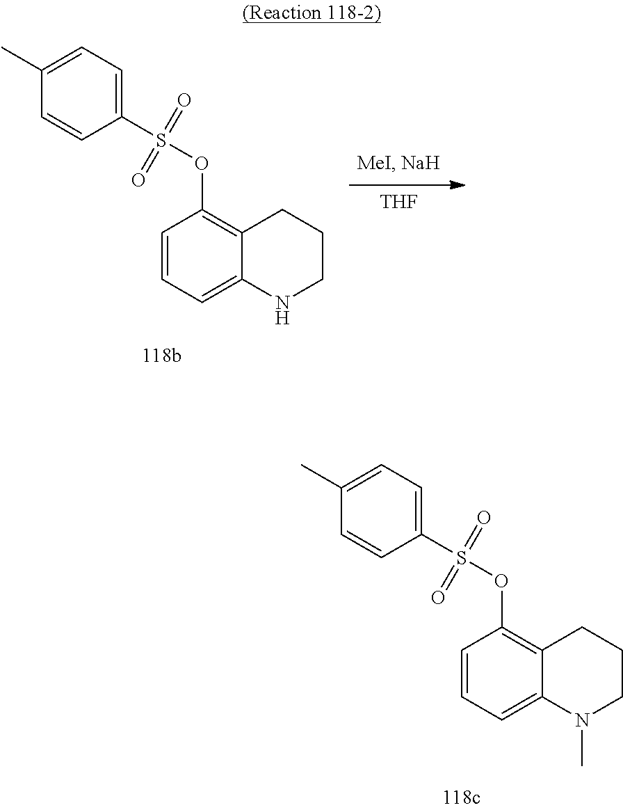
[THF].C1=CC(S(OC2=C3C(=CC=C2)NCCC3)(=O)=O)=CC=C1C.C1=CC(S(OC2=C3C(=CC=C2)N(C)CCC3)(=O)=O)=CC=C1C
